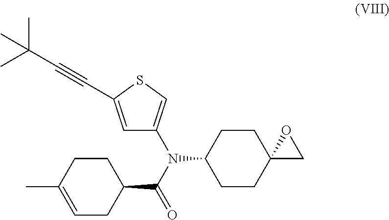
C12(CCC(N(C3=CSC(C#CC(C)(C)C)=C3)C(C3CCC(C)=CC3)=O)CC1)CO2
